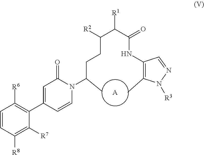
[A].C(C(C(=O)NC1=C(C)N([R3])N=C1)[R1])([R2])CCC(N1C(=O)C=C(C2=C([R6])C=CC([R8])=C2[R7])C=C1)C
